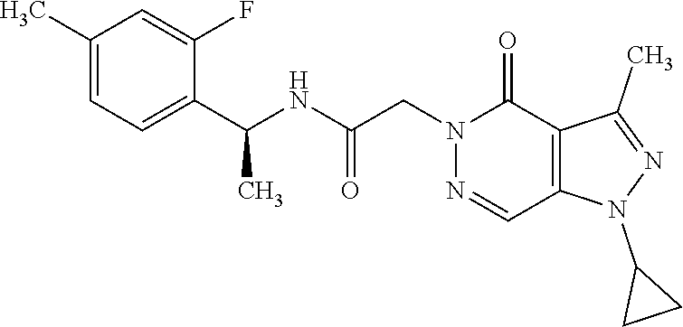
C1(C)=CC=C(C(NC(CN2N=CC3=C(C2=O)C(C)=NN3C2CC2)=O)C)C(F)=C1
